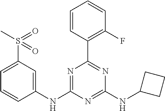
C1(NC2=CC(S(C)(=O)=O)=CC=C2)=NC(C2=C(F)C=CC=C2)=NC(NC2CCC2)=N1
